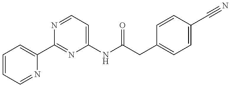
C1(C2=NC(NC(=O)CC3=CC=C(C#N)C=C3)=CC=N2)=CC=CC=N1
